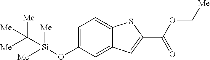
C1(O[Si]([Me])([Me])C([Me])([Me])[Me])=CC=C2C(=C1)C=C(C(OC[Me])=O)S2
